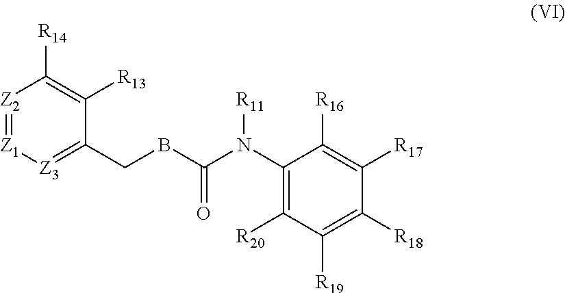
[Z2]1=[Z1][Z3]=C(CBC(N(C2=C([R20])C([R19])=C([R18])C([R17])=C2[R16])[R11])=O)C([R13])=C1[R14]
